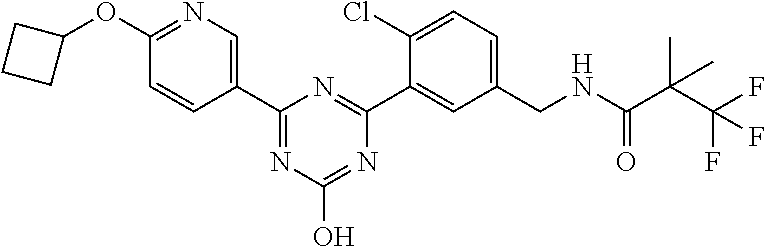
C1(CNC(C(C(F)(F)F)(C)C)=O)=CC=C(Cl)C(C2=NC(C3=CN=C(OC4CCC4)C=C3)=NC(O)=N2)=C1
